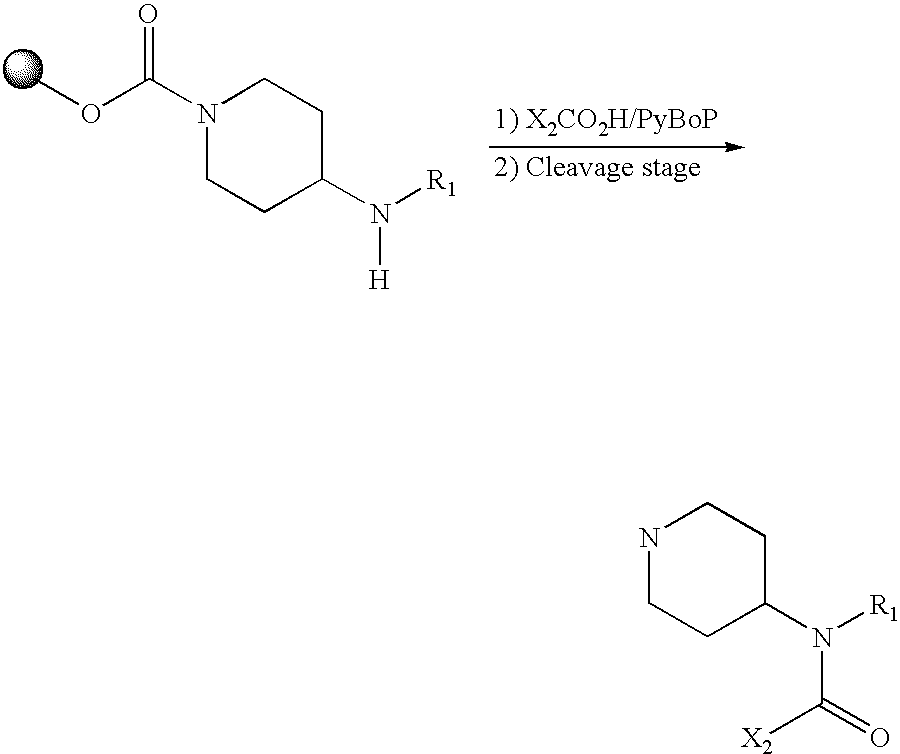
COC(N1CCC(N([R1])[H])CC1)=O.N1CCC(N([R1])C(=O)[X2])CC1
